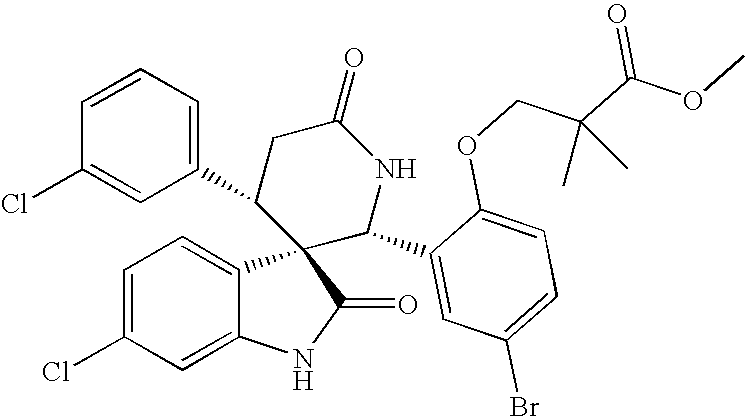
C1=C(Cl)C=C2C(=C1)C1(C(=O)N2)C(C2=CC=CC(Cl)=C2)CC(=O)NC1C1=CC(Br)=CC=C1OCC(C(OC)=O)(C)C
